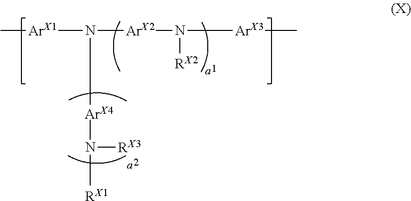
C[ArX1]N([ArX4]N([RX1])[RX3])[ArX2]N([ArX3]C)[RX2]
